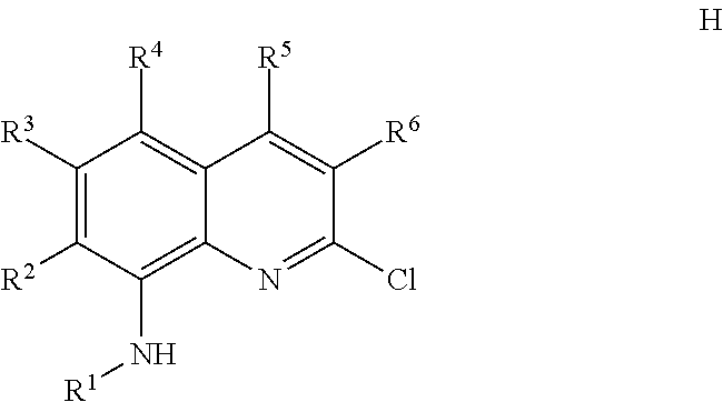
C1([R3])=C([R2])C(N[R1])=C2C(=C1[R4])C([R5])=C([R6])C(Cl)=N2
